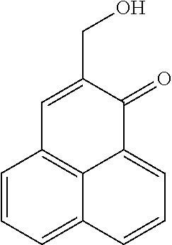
C1=CC=C2C3=C1C=C(CO)C(=O)C3=CC=C2
